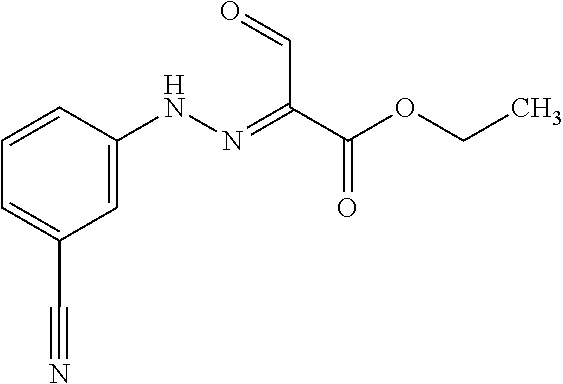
C1=C(NN=C(C(OCC)=O)C=O)C=CC=C1C#N
